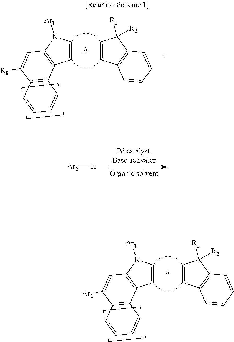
C1=CN([Ar1])C2=C1C1=C(C([R8])=C2)C=CC=C1.C1=CC([R1])([R2])C2=C1C=CC=C2.[A].[Ar2][H].C1=CN([Ar1])C2=C1C1=C(C([Ar2])=C2)C=CC=C1.C1=CC([R1])([R2])C2=C1C=CC=C2.[A]
